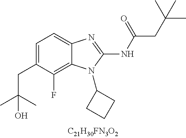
C1=C(CC(C)(C)O)C(F)=C2C(=C1)N=C(NC(CC(C)(C)C)=O)N2C1CCC1
